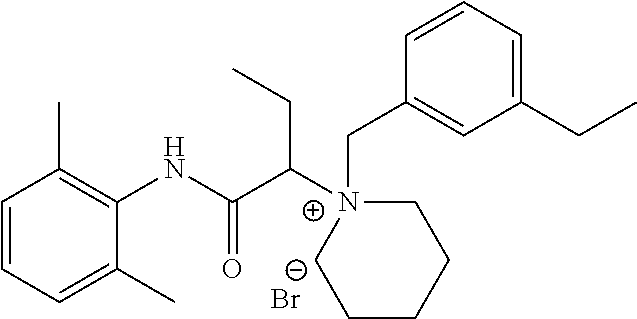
C1=CC=C(C)C(NC(C([N+]2(CC3=CC(CC)=CC=C3)CCCCC2)CC)=O)=C1C.[Br-]
